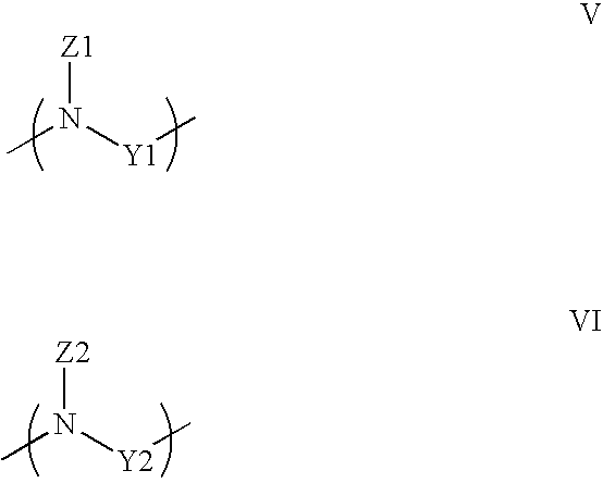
[Z1]N([Y1]C)C.[Z2]N([Y2]C)C
